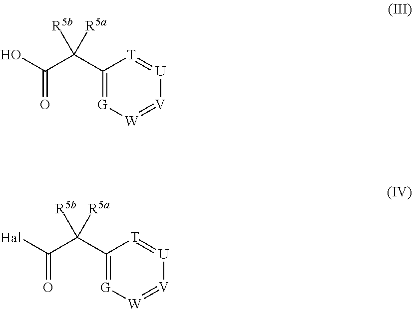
C1(C(C(O)=O)([R5b])[R5a])=[G][W]=[V][U]=[T]1.C1(C(C([Hal])=O)([R5b])[R5a])=[G][W]=[V][U]=[T]1
